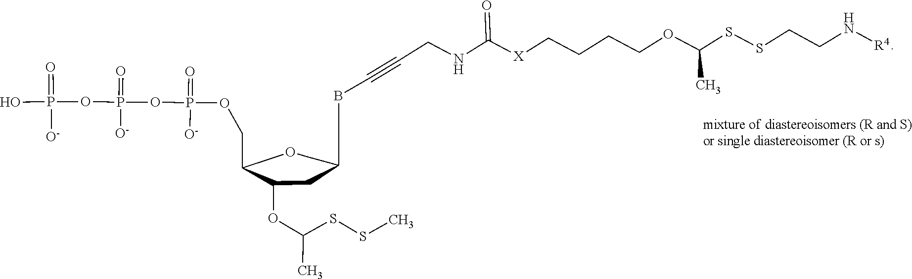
OP(=O)([O-])OP(OP(OCC1C(OC(C)SSC)CC(CBC#CCNC(=O)[X]CCCCOC(C)SSCCN[R4])CO1)(=O)[O-])(=O)[O-]
